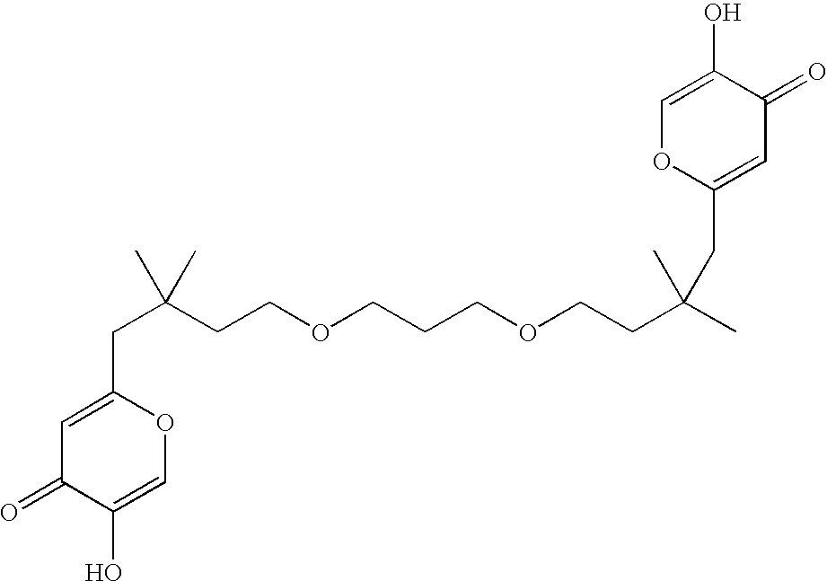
C1(CC(C)(CCOCCCOCCC(C)(C)CC2=CC(=O)C(O)=CO2)C)=CC(=O)C(O)=CO1
